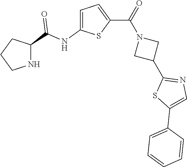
C1(NC(C2CCCN2)=O)=CC=C(C(=O)N2CC(C3=NC=C(C4=CC=CC=C4)S3)C2)S1
